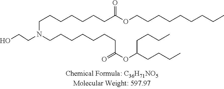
OCCN(CCCCCCCC(OC(CCCC)CCCC)=O)CCCCCCCC(OCCCCCCCCC)=O
